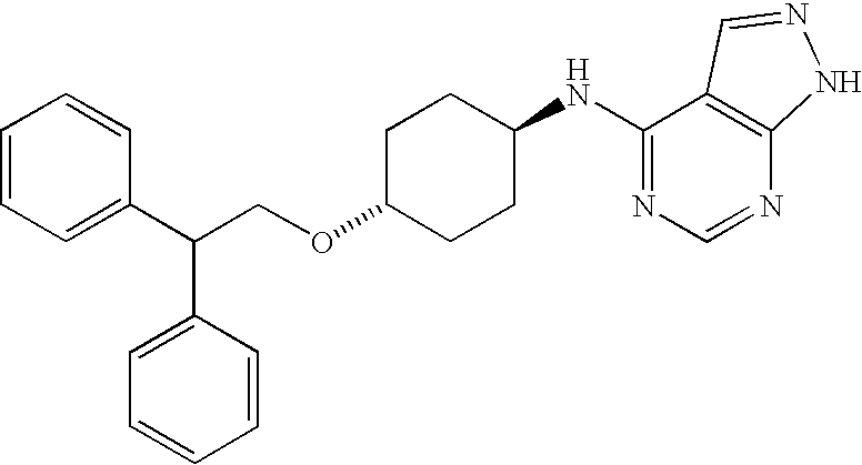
C1=CC=C(C(C2=CC=CC=C2)COC2CCC(NC3=NC=NC4=C3C=NN4)CC2)C=C1
